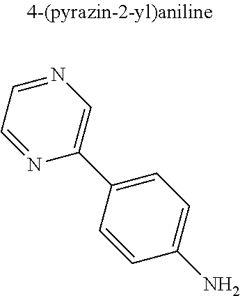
N1=CC=NC=C1C1=CC=C(N)C=C1
